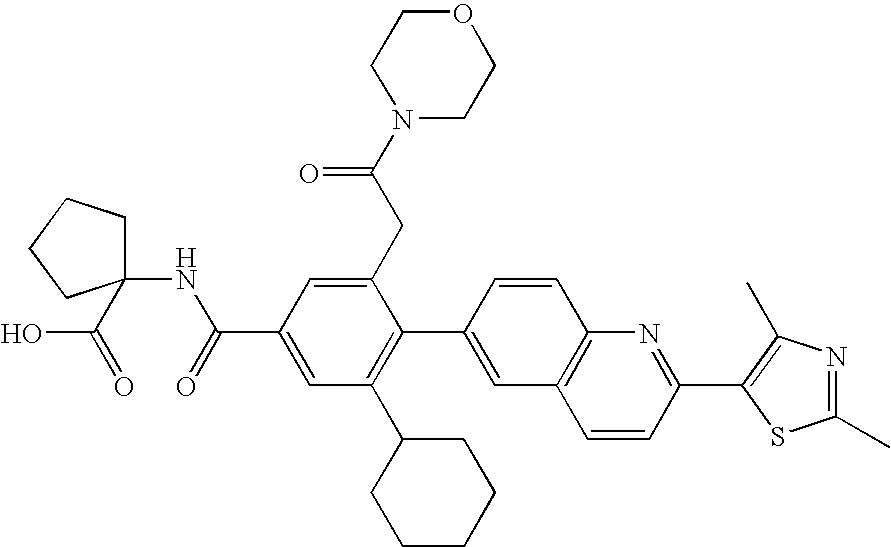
C(C1=CC(C2CCCCC2)=C(C2=CC3=C(C=C2)N=C(C2=C(C)N=C(C)S2)C=C3)C(CC(N2CCOCC2)=O)=C1)(=O)NC1(C(=O)O)CCCC1
